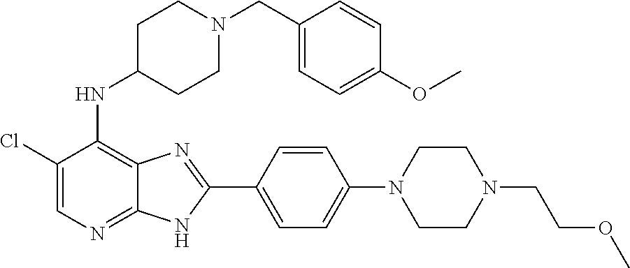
C1(Cl)=CN=C2C(=C1NC1CCN(CC3=CC=C(OC)C=C3)CC1)N=C(C1=CC=C(N3CCN(CCOC)CC3)C=C1)N2
